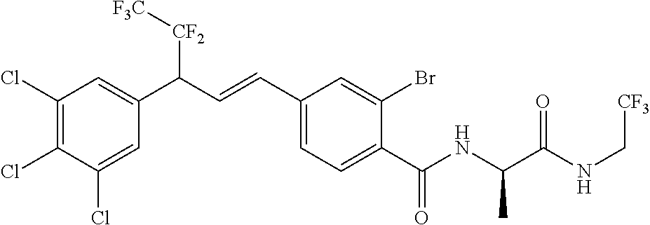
C1(Cl)=C(Cl)C=C(C(C=CC2=CC=C(C(NC(C(NC[CF3])=O)C)=O)C(Br)=C2)[CF2][F3C])C=C1Cl
